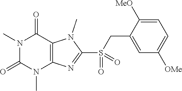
N1(C)C(=O)N(C)C2=C(C1=O)N(C)C(S(=O)(CC1=CC([OMe])=CC=C1[MeO])=O)=N2
